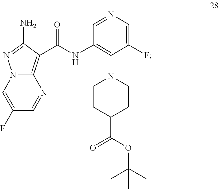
N12C(=C(C(NC3=C(N4CCC(C(OC(C)(C)C)=O)CC4)C(F)=CN=C3)=O)C(N)=N1)N=CC(F)=C2
